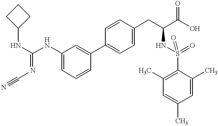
C1=C(NC(=NC#N)NC2CCC2)C=C(C2=CC=C(CC(C(O)=O)NS(=O)(=O)C3=C(C)C=C(C)C=C3C)C=C2)C=C1
